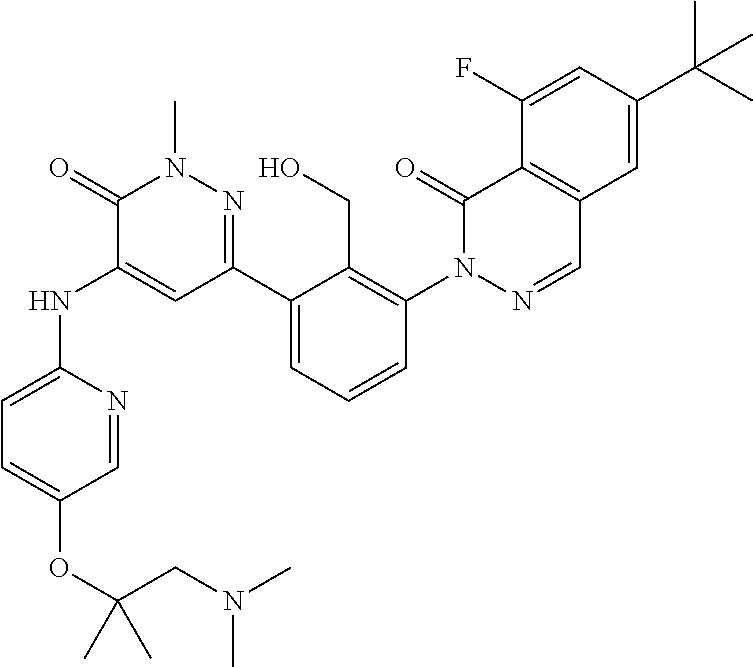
C1=NC(NC2=CC(C3=CC=CC(N4N=CC5=C(C4=O)C(F)=CC(C(C)(C)C)=C5)=C3CO)=NN(C)C2=O)=CC=C1OC(CN(C)C)(C)C
